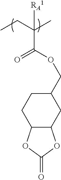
CCC(C)(C(OCC1CCC2C(C1)OC(=O)O2)=O)[RA1]
